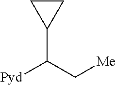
C1CC1C(C[Me])[Pyd]
